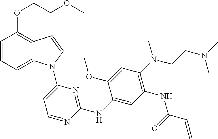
C1=C(NC2=NC(N3C4=CC=CC(OCCOC)=C4C=C3)=CC=N2)C(OC)=CC(N(CCN(C)C)C)=C1NC(C=C)=O
